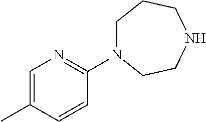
C1N(C2=NC=C(C)C=C2)CCNCC1
